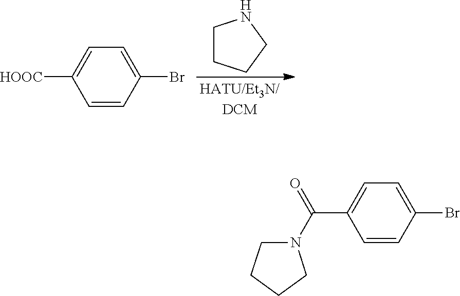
C1CCCN1.C1=CC(Br)=CC=C1[HOOC].C1=CC(Br)=CC=C1C(N1CCCC1)=O
